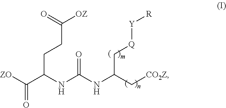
[ZO]C(C(NC(NC(C[CO2Z])C[Q][Y][R])=O)CCC([OZ])=O)=O
